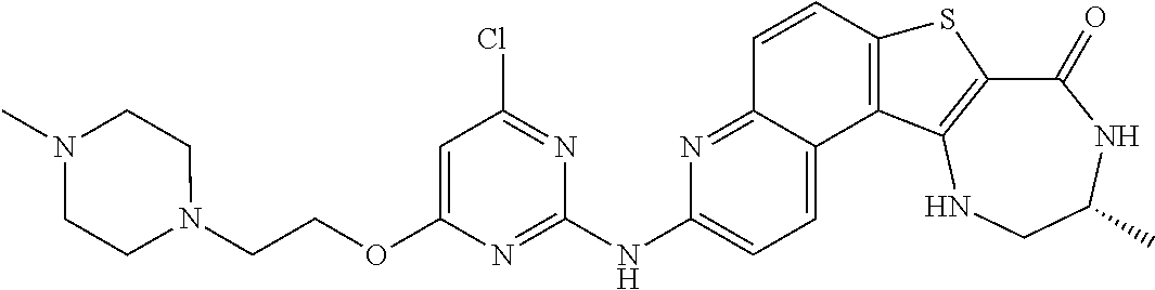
C1(=O)C2=C(NCC(C)N1)C1=C(S2)C=CC2=NC(NC3=NC(OCCN4CCN(C)CC4)=CC(Cl)=N3)=CC=C12
